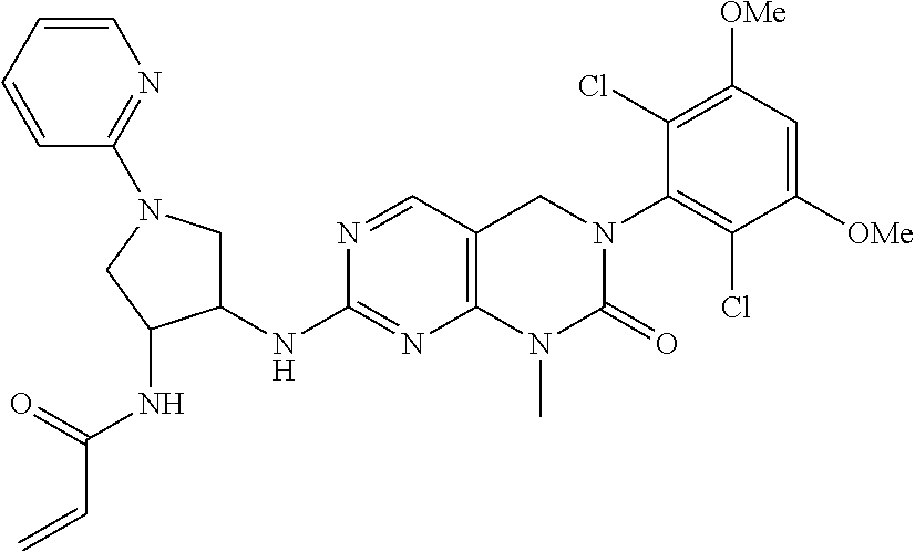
N1=CC2=C(N=C1NC1CN(C3=NC=CC=C3)CC1NC(C=C)=O)N(C)C(=O)N(C1=C(Cl)C([OMe])=CC([OMe])=C1Cl)C2
